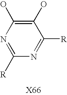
N1=C([R])C(O)=C(O)N=C1[R]
